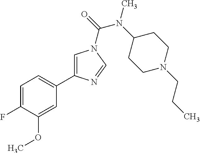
C1=C(F)C(OC)=CC(C2=CN(C(=O)N(C3CCN(CCC)CC3)C)C=N2)=C1
